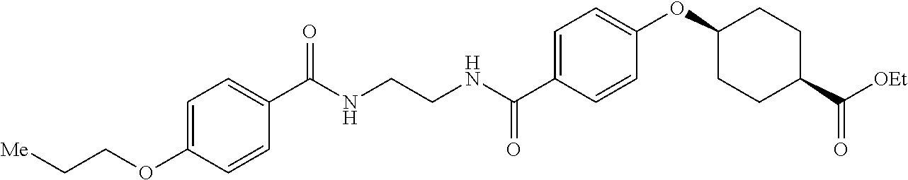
C1=C(C(NCCNC(C2=CC=C(OCC[Me])C=C2)=O)=O)C=CC(OC2CCC(C(=O)[OEt])CC2)=C1
